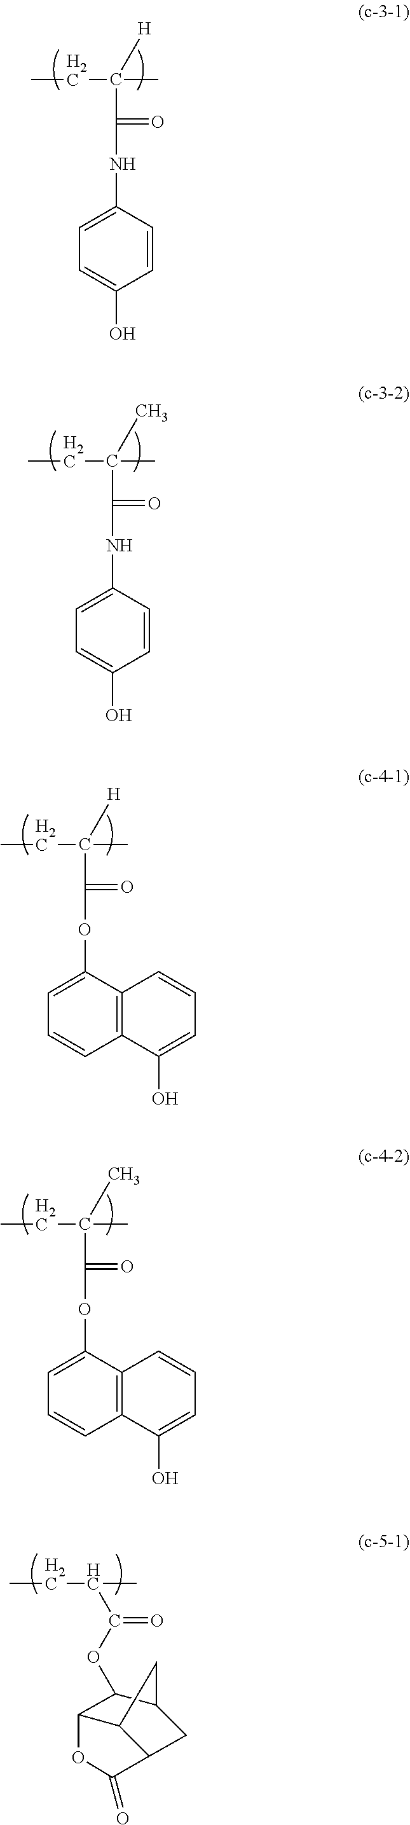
CCC(C)(C(=O)NC1=CC=C(O)C=C1)[H].CCC(C)(C(=O)NC1=CC=C(O)C=C1)C.CCC(C)(C(=O)OC1=CC=CC2=C1C=CC=C2O)[H].CCC(C)(C(=O)OC1=CC=CC2=C1C=CC=C2O)C.CCC(C)C(OC1C2C3C(CC1C3)C(=O)O2)=O
